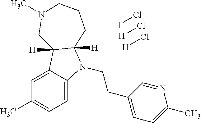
C1=C2C(=CC=C1C)N(CCC1=CC=C(C)N=C1)C1([H])C2([H])CN(C)CCC1.[H]Cl.[H]Cl.[H]Cl
